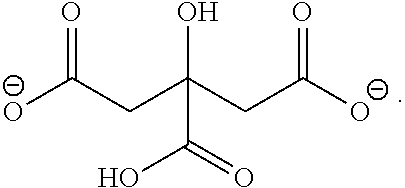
[O-]C(CC(CC([O-])=O)(O)C(=O)O)=O
